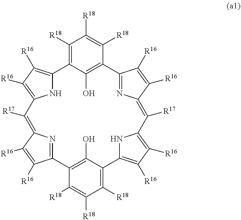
C1([R18])=C2C(O)=C(C([R18])=C1[R18])C1=NC(=C([R17])C3=C([R16])C([R16])=C(N3)C3=C([R18])C([R18])=C([R18])C(=C3O)C3=NC(=C([R17])C4=C([R16])C([R16])=C2N4)C([R16])=C3[R16])C([R16])=C1[R16]
